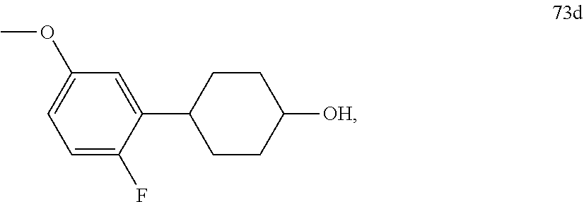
C1(C2CCC([OH])CC2)=CC(OC)=CC=C1F
